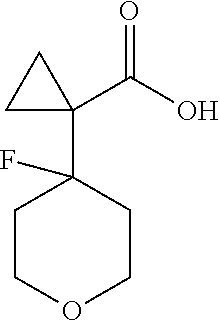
C1COCCC1(C1(C(O)=O)CC1)F
